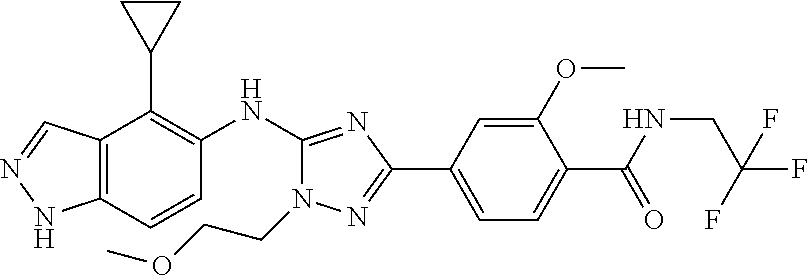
C12=C(C=CC(NC3=NC(C4=CC=C(C(NCC(F)(F)F)=O)C(OC)=C4)=NN3CCOC)=C1C1CC1)NN=C2
